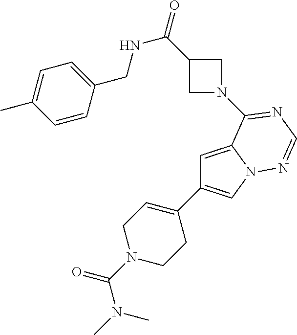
C1C(C(=O)NCC2=CC=C(C)C=C2)CN1C1=NC=NN2C=C(C3=CCN(C(N(C)C)=O)CC3)C=C21
